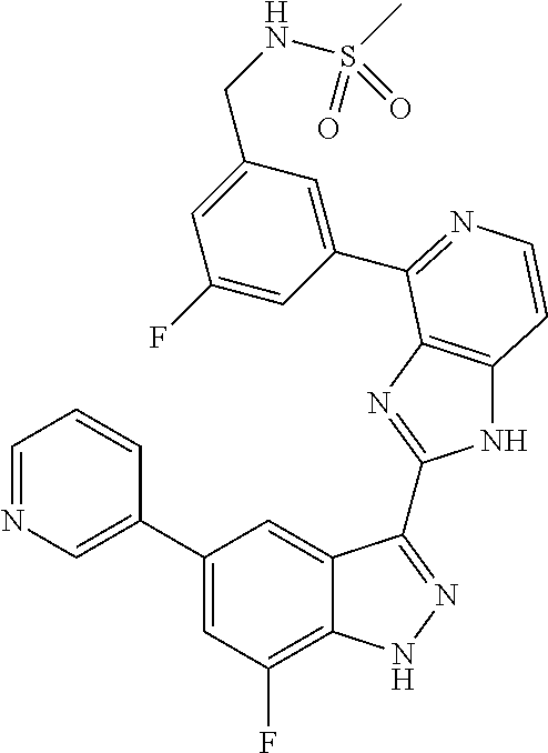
C1=C(C2=CC(F)=C3C(=C2)C(C2=NC4=C(N2)C=CN=C4C2=CC(CNS(C)(=O)=O)=CC(F)=C2)=NN3)C=CC=N1
